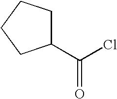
O=C(C1CCCC1)Cl
